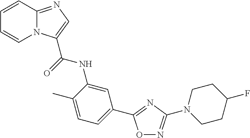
C1=CC2=NC=C(C(=O)NC3=CC(C4=NC(N5CCC(F)CC5)=NO4)=CC=C3C)N2C=C1
